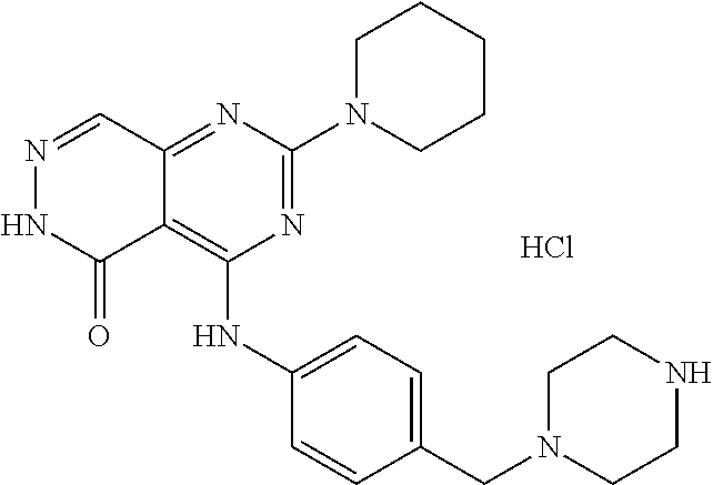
N1=CC2=NC(N3CCCCC3)=NC(NC3=CC=C(CN4CCNCC4)C=C3)=C2C(=O)N1.Cl
